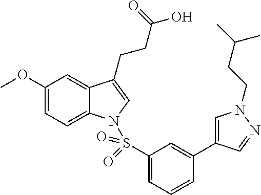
C1(OC)=CC=C2C(=C1)C(CCC(O)=O)=CN2S(C1=CC=CC(C2=CN(CCC(C)C)N=C2)=C1)(=O)=O
